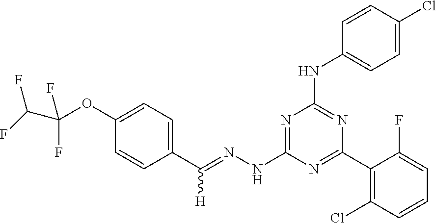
C1(C(=NNC2=NC(NC3=CC=C(Cl)C=C3)=NC(C3=C(Cl)C=CC=C3F)=N2)[H])=CC=C(OC(F)(F)C(F)F)C=C1
